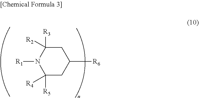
C1C([R3])([R2])N([R1])C([R5])([R4])CC1[R6]
